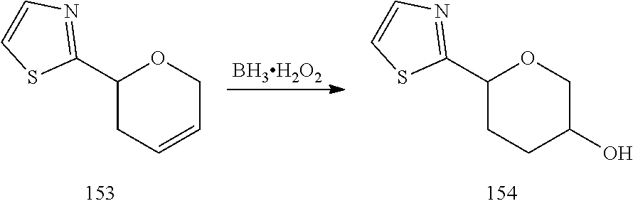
C1(C2=NC=CS2)CC=CCO1.[BH3H2O2].C1(C2=NC=CS2)CCC(O)CO1
